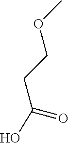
O(C)CCC(O)=O
